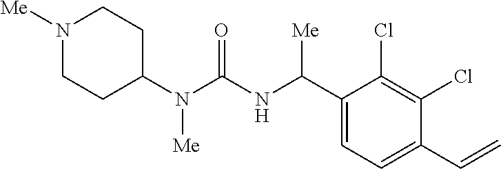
C1(N(C(NC(C2=CC=C(C=C)C(Cl)=C2Cl)[Me])=O)[Me])CCN([Me])CC1
